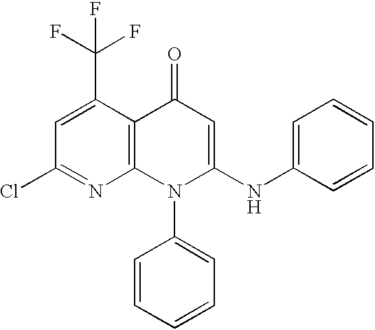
C12=C(C(C(F)(F)F)=CC(Cl)=N1)C(=O)C=C(NC1=CC=CC=C1)N2C1=CC=CC=C1
